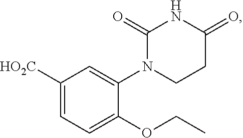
C1([HO2C])=CC=C(OCC)C(N2CCC(=O)NC2=O)=C1
